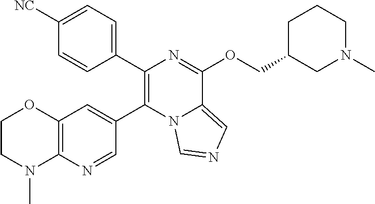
C1(C2=CC=C([NC])C=C2)=C(C2=CC3=C(N=C2)N(C)CCO3)N2C(=CN=C2)C(OCC2CN(C)CCC2)=N1
